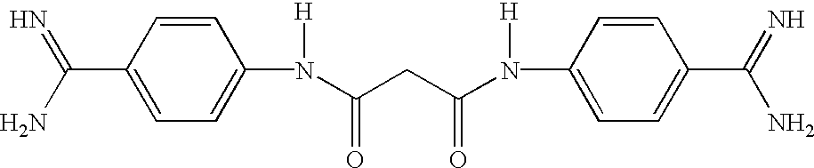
C1=CC(C(N)=N)=CC=C1N(C(=O)CC(=O)N(C1=CC=C(C(N)=N)C=C1)[H])[H]
